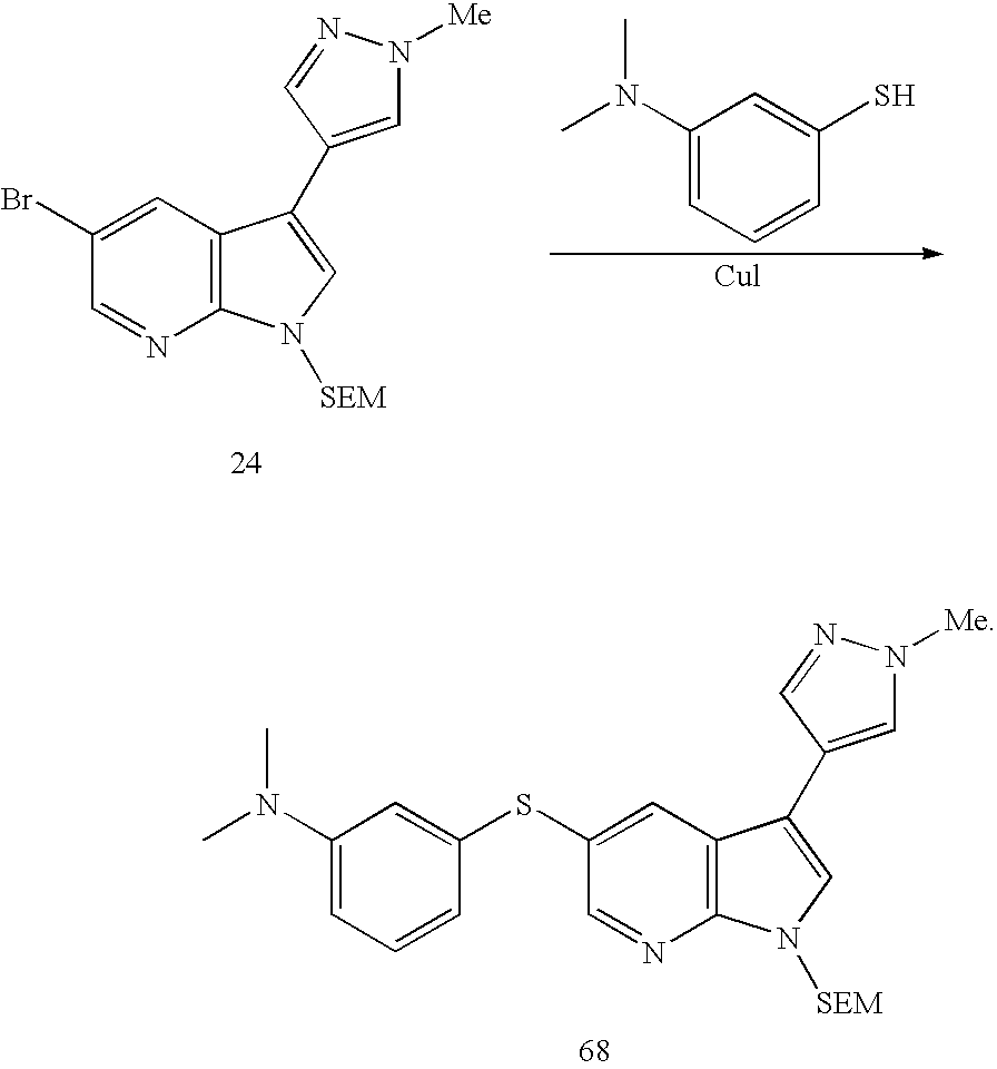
C1=C(Br)C=NC2=C1C(C1=CN([Me])N=C1)=CN2[SEM].C1(N(C)C)=CC=CC(S)=C1.C1=C(SC2=CC(N(C)C)=CC=C2)C=NC2=C1C(C1=CN([Me])N=C1)=CN2[SEM]
